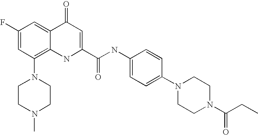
C1(F)=CC(N2CCN(C)CC2)=C2C(=C1)C(=O)C=C(C(NC1=CC=C(N3CCN(C(CC)=O)CC3)C=C1)=O)N2
